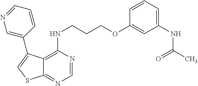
C1=NC(NCCCOC2=CC(NC(=O)C)=CC=C2)=C2C(=N1)SC=C2C1=CN=CC=C1
